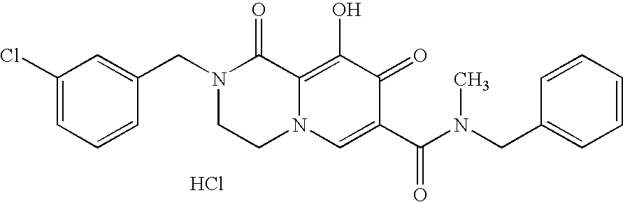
C1(Cl)=CC=CC(CN2CCN3C(=C(O)C(=O)C(C(=O)N(CC4=CC=CC=C4)C)=C3)C2=O)=C1.Cl
